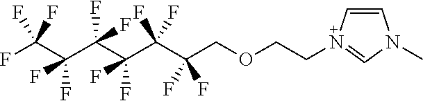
FC(C(C(C(C(C(COCCN1=CN(C)C=C1)(F)F)(F)F)(F)F)(F)F)(F)F)(F)F
